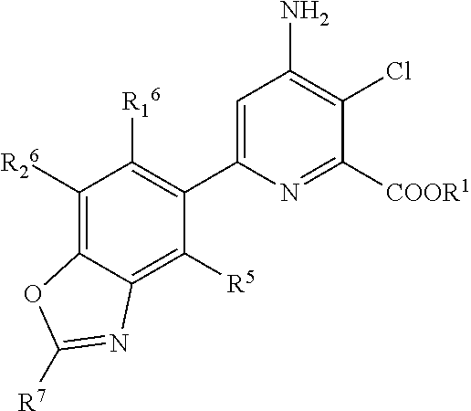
C1=C(C2=C([R16])C([R26])=C3C(=C2[R5])N=C([R7])O3)N=C([COOR1])C(Cl)=C1N
